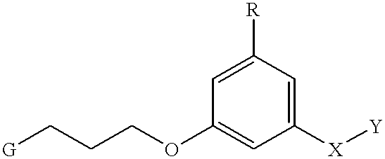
[G]CCCOC1=CC([X][Y])=CC([R])=C1
